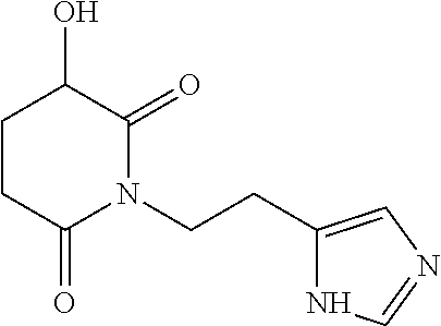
C1CC(=O)N(CCC2=CN=CN2)C(=O)C1O
